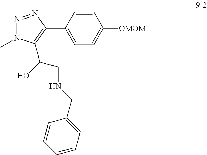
N1=NC(C2=CC=C([OMOM])C=C2)=C(C(O)CNCC2=CC=CC=C2)N1C
